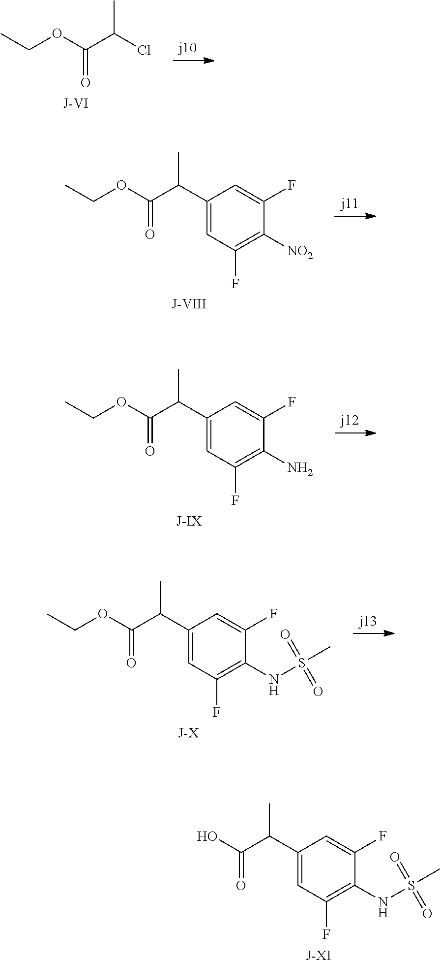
CCOC(C(Cl)C)=O.CCOC(=O)C(C1=CC(F)=C(N)C(F)=C1)C.CCOC(=O)C(C1=CC(F)=C(NS(C)(=O)=O)C(F)=C1)C.CCOC(C(C1=CC(F)=C([NO2])C(F)=C1)C)=O.OC(=O)C(C1=CC(F)=C(NS(C)(=O)=O)C(F)=C1)C
